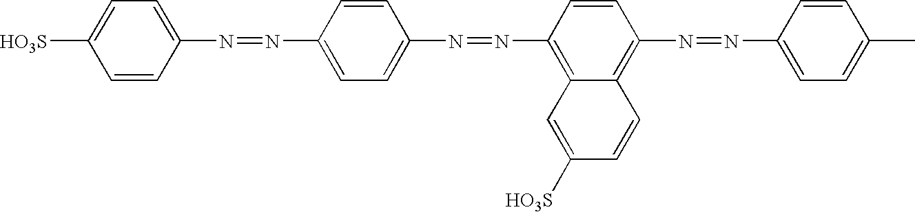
N(=NC1=C2C(=C(N=NC3=CC=C(C)C=C3)C=C1)C=CC([HO3S])=C2)C1=CC=C(N=NC2=CC=C([HO3S])C=C2)C=C1
